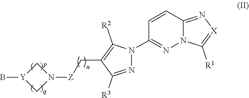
C1=CC2=N[X]=C([R1])N2N=C1N1N=C([R3])C(C[Z]N2C[Y](B)C2)=C1[R2]
